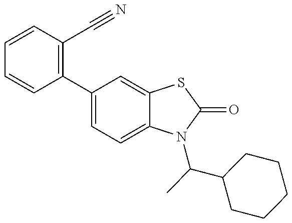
C1=CC(C2=CC=C3C(=C2)SC(=O)N3C(C2CCCCC2)C)=C(C#N)C=C1
